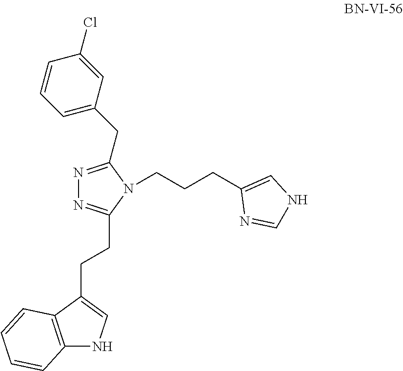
N1=C(CC2=CC=CC(Cl)=C2)N(CCCC2=CNC=N2)C(CCC2=CNC3=C2C=CC=C3)=N1
